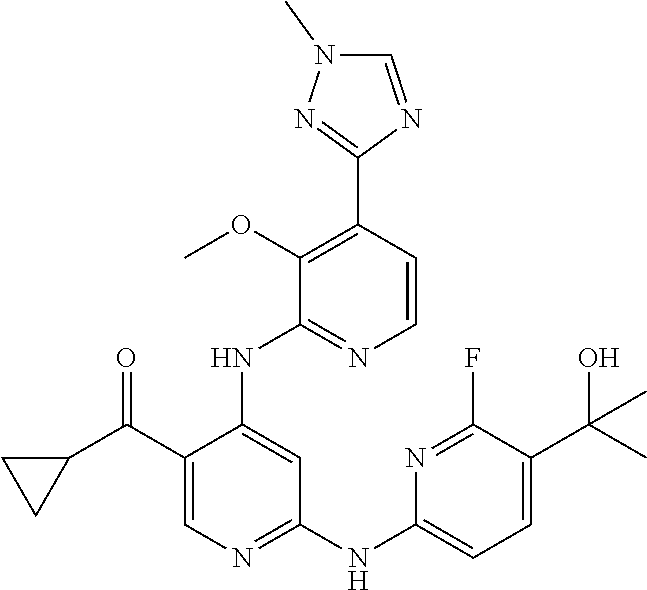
C1=CC(C2=NN(C)C=N2)=C(OC)C(NC2=CC(NC3=CC=C(C(C)(O)C)C(F)=N3)=NC=C2C(C2CC2)=O)=N1
